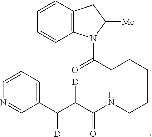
C12=C(C=CC=C1)CC([Me])N2C(CCCCCNC(C(C(C1=CC=CN=C1)[D])[D])=O)=O
